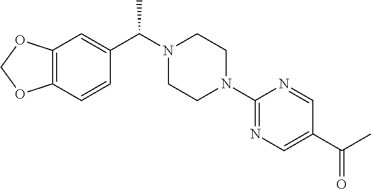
C12=C(C=CC(C(N3CCN(C4=NC=C(C(C)=O)C=N4)CC3)C)=C1)OCO2
